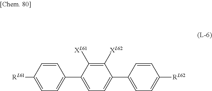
C1(C2=CC=C([RL62])C=C2)=CC=C(C2=CC=C([RL61])C=C2)C([XL61])=C1[XL62]
